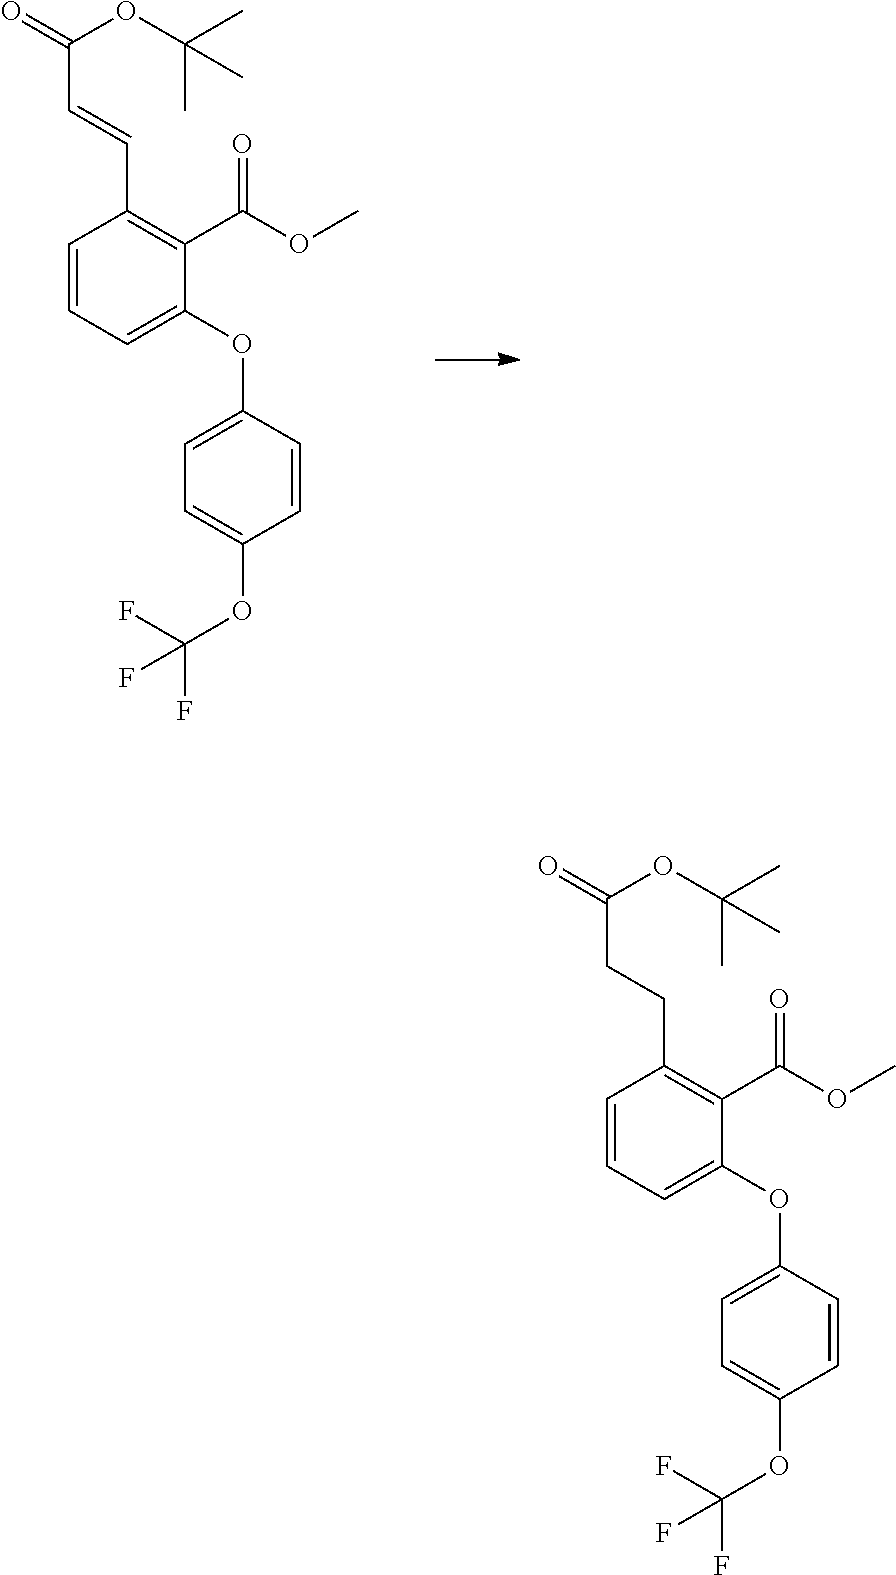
C(C=CC1=C(C(=O)OC)C(OC2=CC=C(OC(F)(F)F)C=C2)=CC=C1)(OC(C)(C)C)=O.C(CCC1=C(C(=O)OC)C(OC2=CC=C(OC(F)(F)F)C=C2)=CC=C1)(OC(C)(C)C)=O
